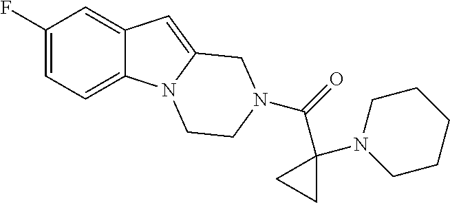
C1(F)=CC=C2C(=C1)C=C1N2CCN(C(=O)C2(N3CCCCC3)CC2)C1
